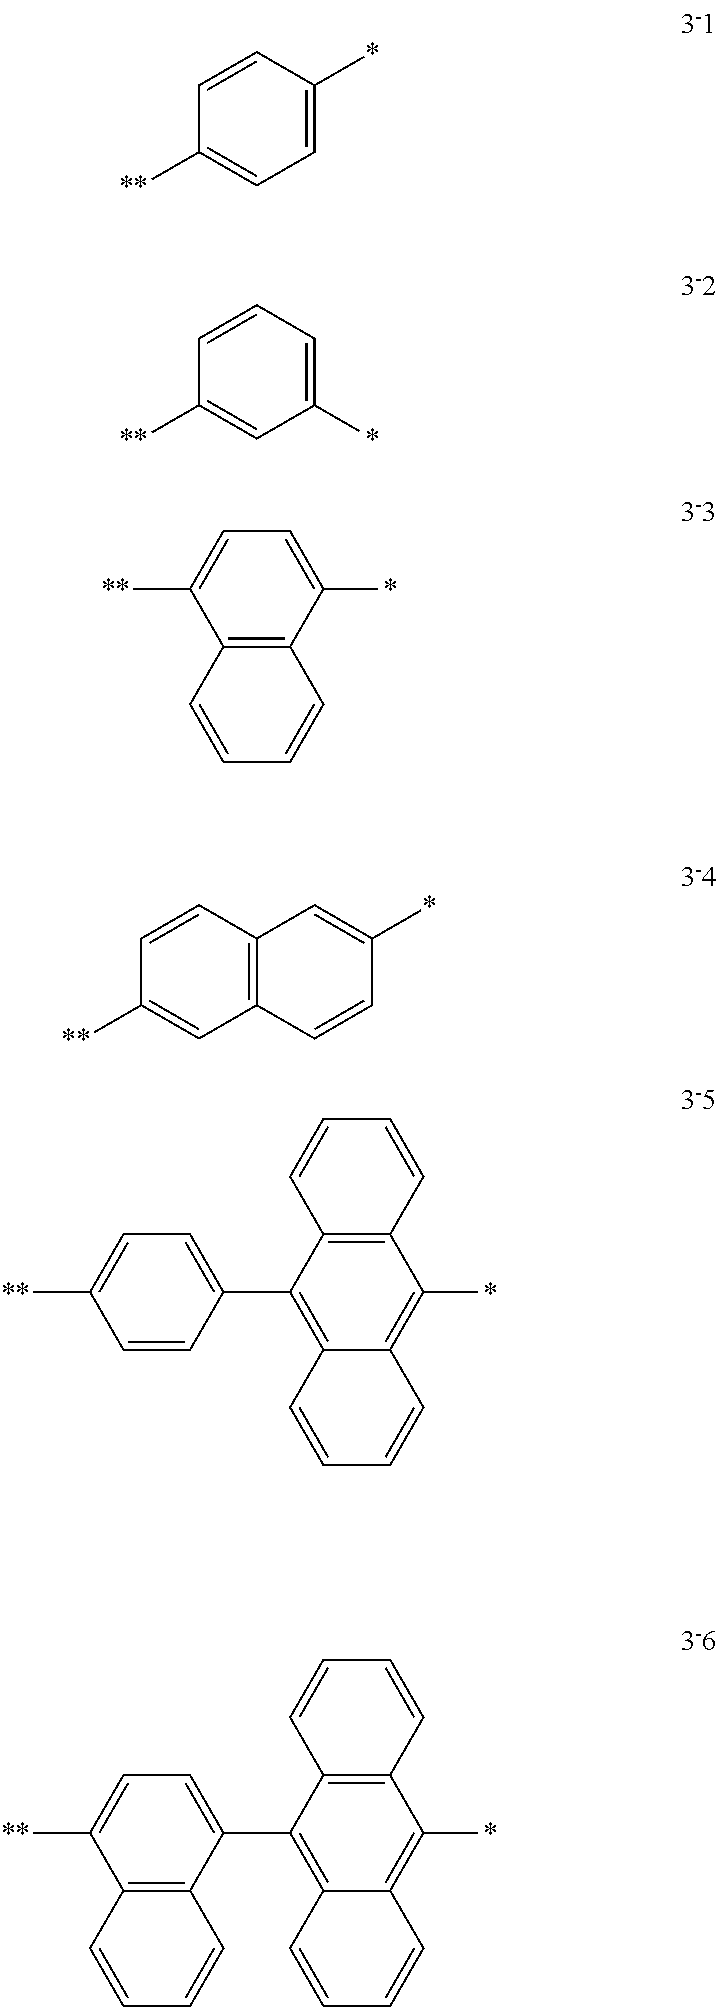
C1=C(*)C=CC([**])=C1.C1(*)=CC=CC([**])=C1.C12=C(C(*)=CC=C1[**])C=CC=C2.C12=C(C=CC([**])=C1)C=C(*)C=C2.C12=C(C=CC=C1)C(*)=C1C(=C2C2=CC=C([**])C=C2)C=CC=C1.C12=C(C=CC=C1)C(*)=C1C(=C2C2=CC=C([**])C3=C2C=CC=C3)C=CC=C1
